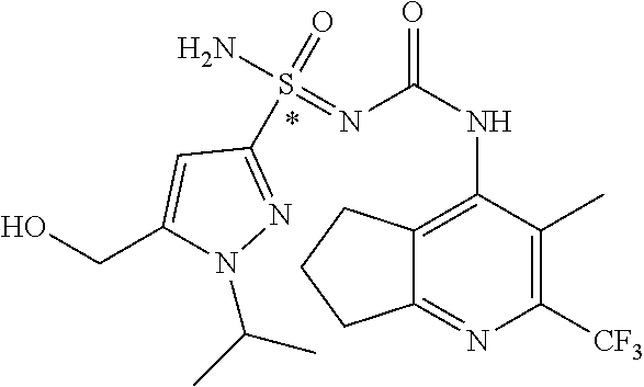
C1(S(=O)(N)=NC(NC2=C3C(=NC([CF3])=C2C)CCC3)=O)=NN(C(C)C)C(CO)=C1
